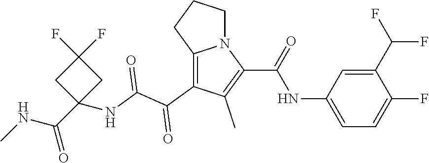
C1=C(C(F)F)C(F)=CC=C1NC(C1=C(C)C(C(C(NC2(C(NC)=O)CC(F)(F)C2)=O)=O)=C2N1CCC2)=O
